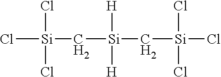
Cl[Si](C[Si](C[Si](Cl)(Cl)Cl)([H])[H])(Cl)Cl
